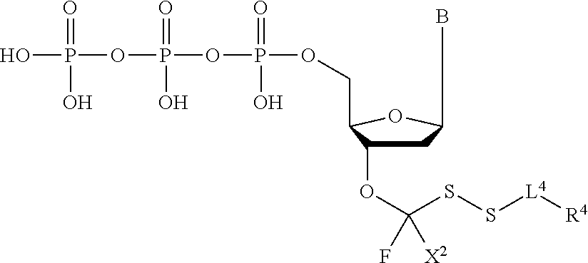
C1C(OC(SS[L4][R4])(F)[X2])C(COP(OP(O)(=O)OP(=O)(O)O)(O)=O)OC1B
